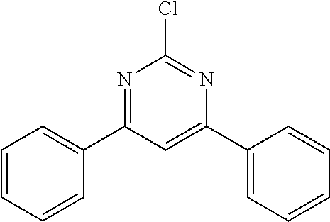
ClC1=NC(C2=CC=CC=C2)=CC(C2=CC=CC=C2)=N1
